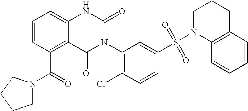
C12=C(C(=O)N3CCCC3)C=CC=C1NC(=O)N(C1=C(Cl)C=CC(S(N3C4=C(CCC3)C=CC=C4)(=O)=O)=C1)C2=O
